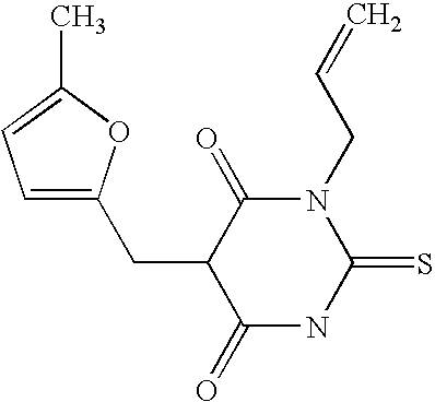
C1=C(CC2C(=O)NC(=S)N(CC=C)C2=O)OC(C)=C1
